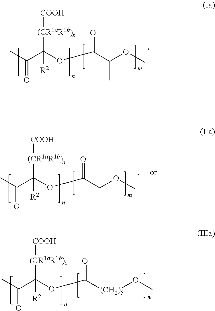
[(CR1aR1b)x](C(C(C)=O)(OC(C(OC)C)=O)[R2])[COOH].[(CR1aR1b)x](C(C(C)=O)(OC(COC)=O)[R2])[COOH].[(CR1aR1b)x](C(C(C)=O)(OC([(CH2)5]OC)=O)[R2])[COOH]
